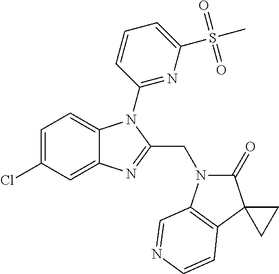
C1=C(Cl)C=C2C(=C1)N(C1=NC(S(=O)(=O)C)=CC=C1)C(CN1C(=O)C3(C4=C1C=NC=C4)CC3)=N2
